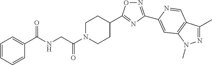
N1=C(C)C2=C(N1C)C=C(C1=NOC(C3CCN(C(CNC(C4=CC=CC=C4)=O)=O)CC3)=N1)N=C2
